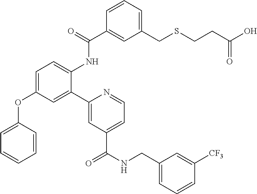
C1=C(OC2=CC=CC=C2)C=C(C2=CC(C(NCC3=CC=CC([CF3])=C3)=O)=CC=N2)C(NC(C2=CC(CSCCC(O)=O)=CC=C2)=O)=C1
